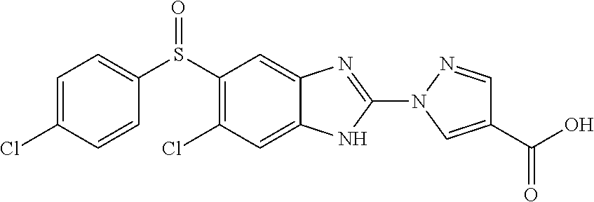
C1(S(C2=CC=C(Cl)C=C2)=O)=C(Cl)C=C2C(=C1)N=C(N1C=C(C(=O)O)C=N1)N2
